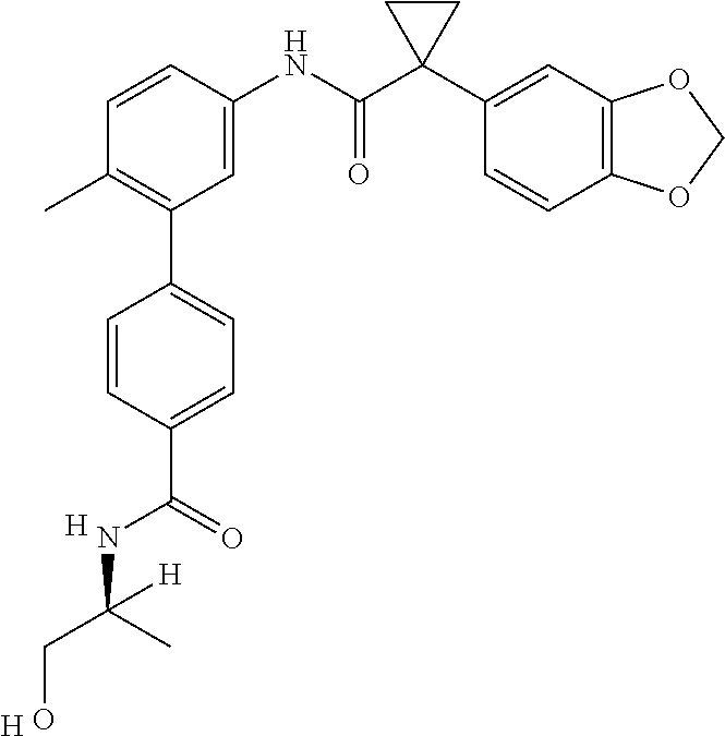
C1=C(NC(C2(C3=CC4=C(C=C3)OCO4)CC2)=O)C=CC(C)=C1C1=CC=C(C(NC(C)(CO)[H])=O)C=C1.[H].[H]
